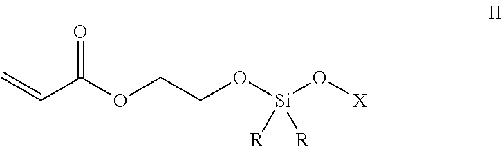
C=CC(OCCO[Si](O[X])([R])[R])=O
